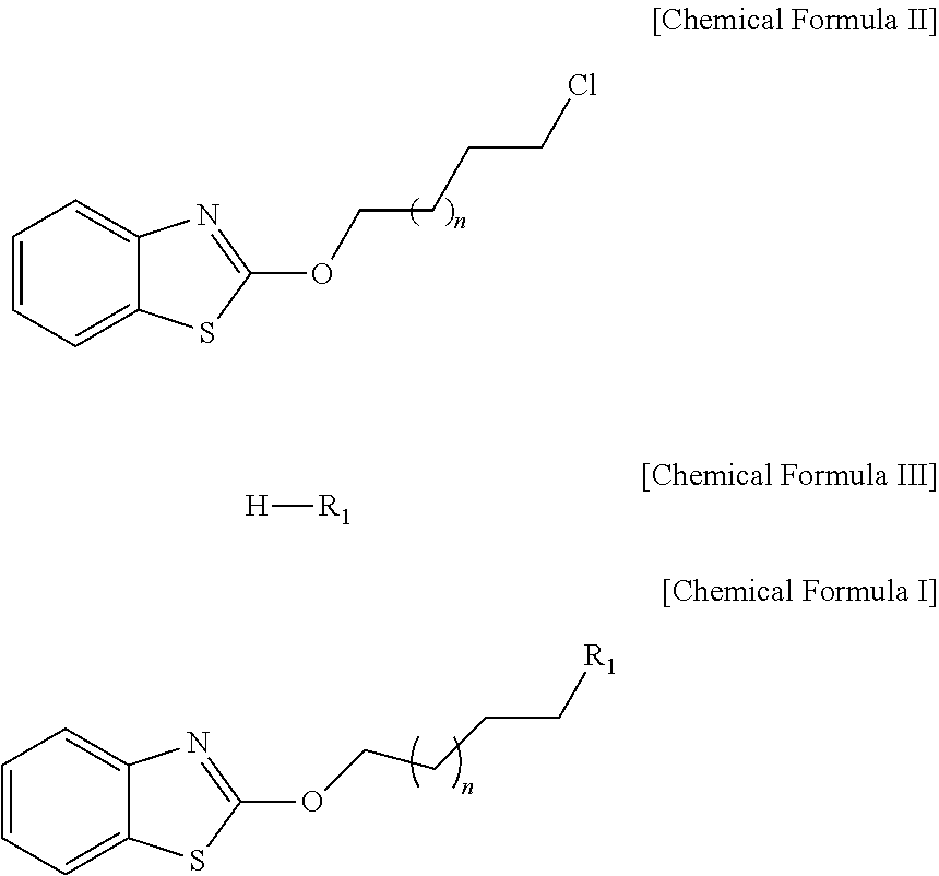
C1=CC=C2C(=C1)N=C(OCCCC[R1])S2.C1=CC=C2C(=C1)N=C(OCCCCCl)S2.[H][R1]
